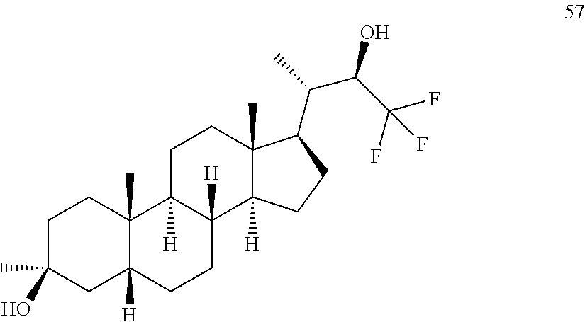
C1C(C)(O)CC2([H])C(C)(C1)C1([H])C([H])(CC2)C2([H])C(C)(CC1)C(C(C)C(C(F)(F)F)O)CC2
